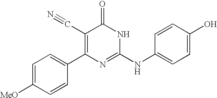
C1=CC(C2=C(C#N)C(=O)NC(NC3=CC=C(O)C=C3)=N2)=CC=C1[MeO]
